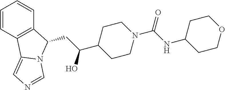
C1=CC2=C(C=C1)C(CC(C1CCN(C(=O)NC3CCOCC3)CC1)O)N1C2=CN=C1
